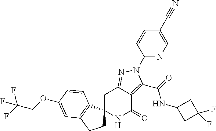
C1C2=NN(C3=NC=C(C#N)C=C3)C(C(=O)NC3CC(F)(F)C3)=C2C(=O)NC12CCC1=C2C=CC(OCC(F)(F)F)=C1
